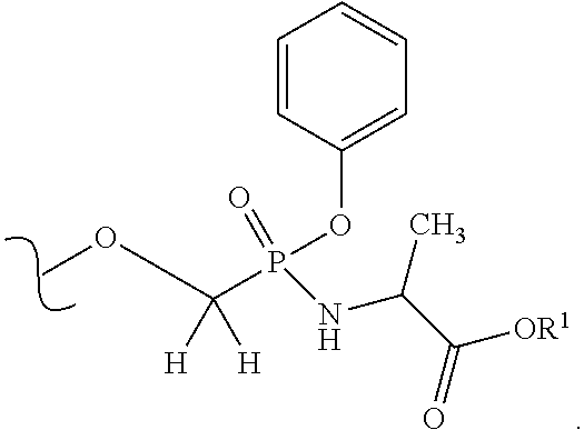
O(C)C(P(OC1=CC=CC=C1)(=O)NC(C)C([OR1])=O)([H])[H]
